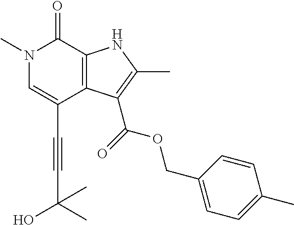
C(C1=CN(C)C(=O)C2=C1C(C(=O)OCC1=CC=C(C)C=C1)=C(C)N2)#CC(O)(C)C
